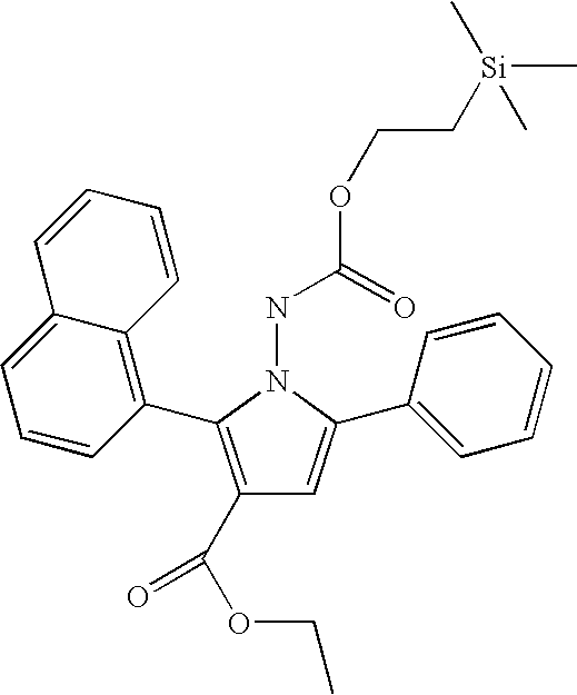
C1(C(OCC)=O)=C(C2=C3C(=CC=C2)C=CC=C3)N(NC(OCC[Si](C)(C)C)=O)C(C2=CC=CC=C2)=C1
